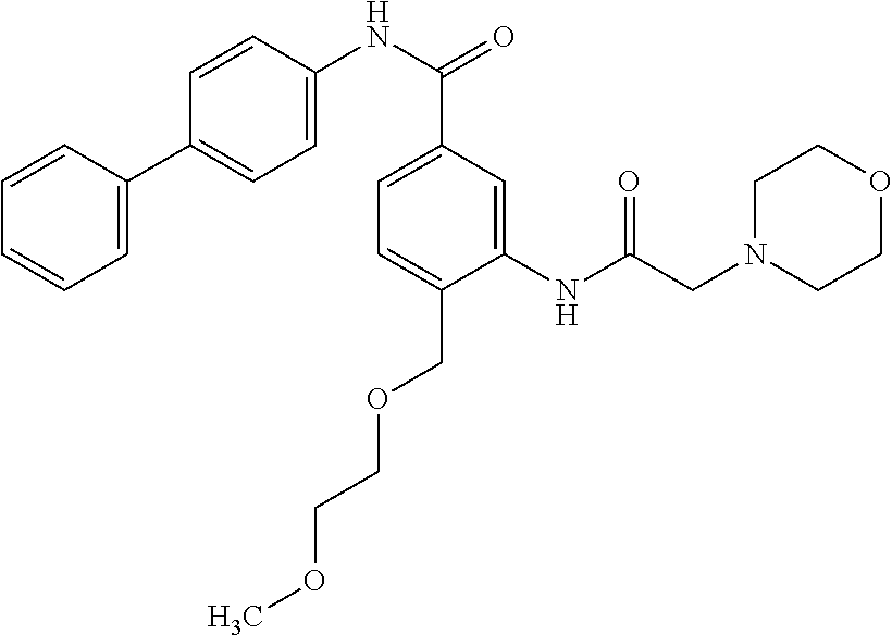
C1=CC(C2=CC=C(NC(C3=CC=C(COCCOC)C(NC(CN4CCOCC4)=O)=C3)=O)C=C2)=CC=C1
